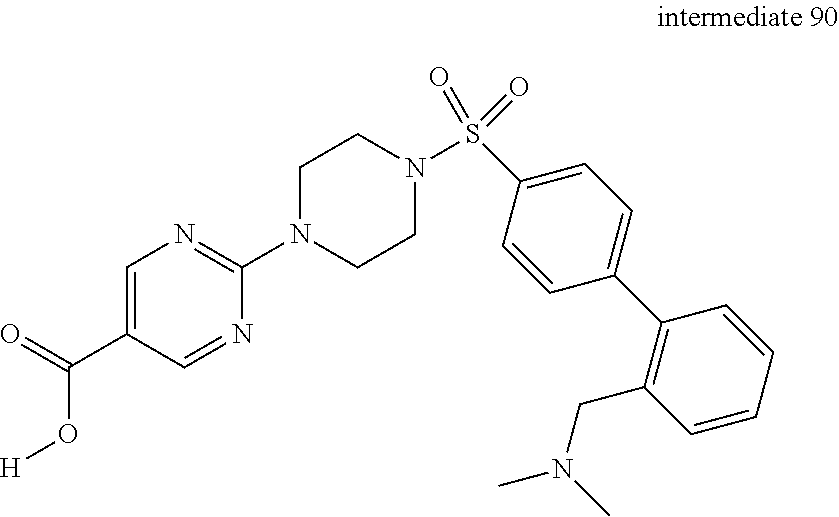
O=C(C1=CN=C(N2CCN(S(C3=CC=C(C4=C(CN(C)C)C=CC=C4)C=C3)(=O)=O)CC2)N=C1)O[H]
